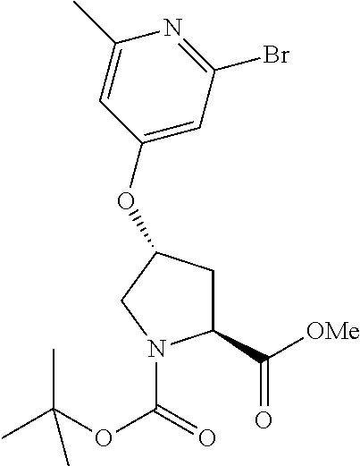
C1(C([OMe])=O)CC(OC2=CC(Br)=NC(C)=C2)CN1C(=O)OC(C)(C)C
